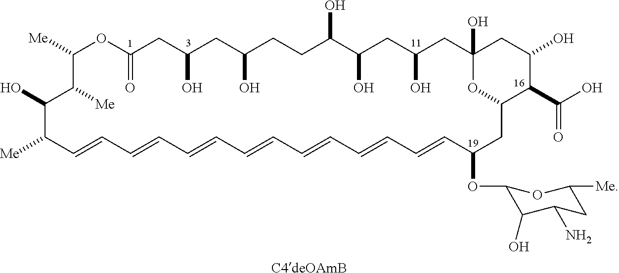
C1([Me])OC(=O)CC(O)CC(O)CCC(O)C(O)CC(O)CC2(O)CC(O)C(C(O)=O)C(O2)CC(OC2C(O)C(N)CC([Me])O2)C=CC=CC=CC=CC=CC=CC=CC([Me])C(O)C1[Me].[C4deOAmB]
